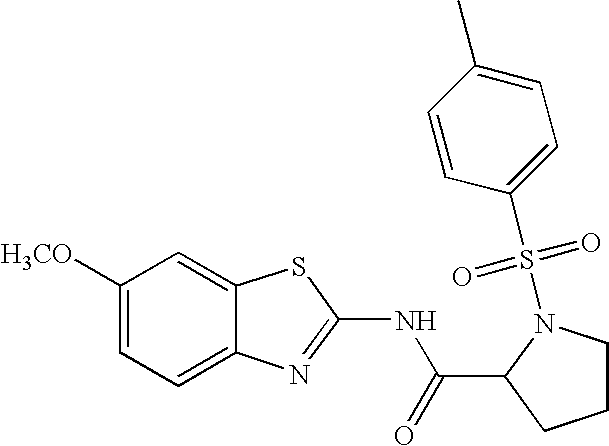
C1([H3CO])=CC=C2C(=C1)SC(NC(=O)C1N(S(=O)(=O)C3=CC=C(C)C=C3)CCC1)=N2
